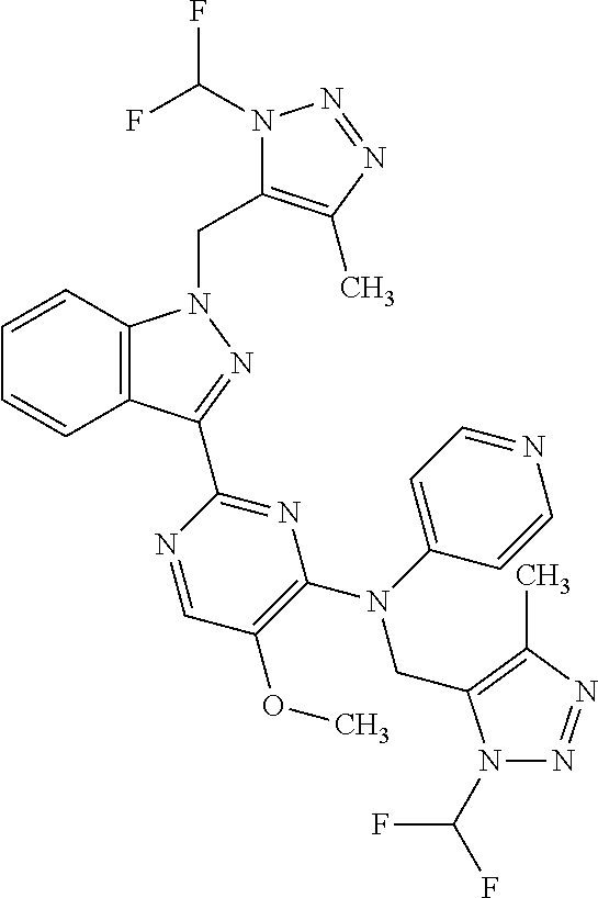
C12=C(C=CC=C1)N(CC1=C(C)N=NN1C(F)F)N=C2C1=NC(N(C2=CC=NC=C2)CC2=C(C)N=NN2C(F)F)=C(OC)C=N1
